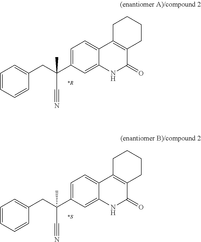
C1=CC=CC(CC(C2=CC=C3C(=C2)NC(=O)C2=C3CCCC2)(C#N)C)=C1.C1=CC=CC(CC(C2=CC=C3C(=C2)NC(=O)C2=C3CCCC2)(C#N)C)=C1
